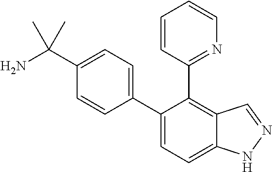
C1(C(N)(C)C)=CC=C(C2=CC=C3C(=C2C2=NC=CC=C2)C=NN3)C=C1
